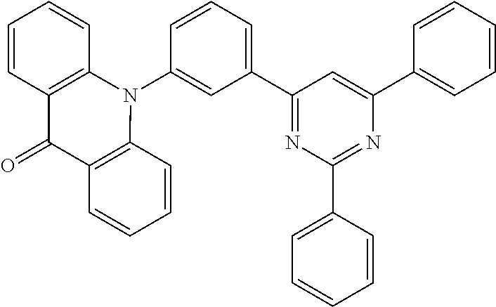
C1(C2=NC(C3=CC=CC=C3)=NC(C3=CC=CC=C3)=C2)=CC=CC(N2C3=C(C(=O)C4=C2C=CC=C4)C=CC=C3)=C1
